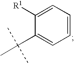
C1(C(C)(C)C)=CC=CC=C1[R1]
